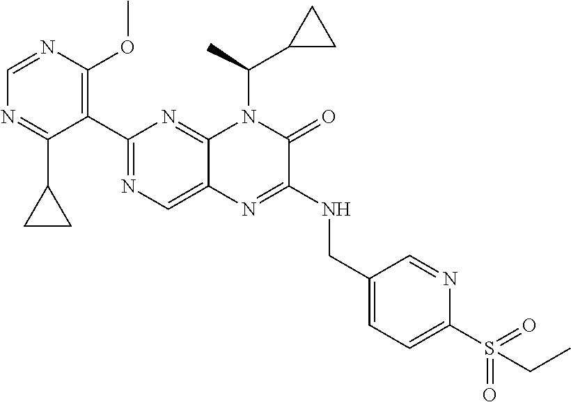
C1(C2=NC=C3C(=N2)N(C(C)C2CC2)C(=O)C(NCC2=CC=C(S(=O)(=O)CC)N=C2)=N3)=C(OC)N=CN=C1C1CC1
